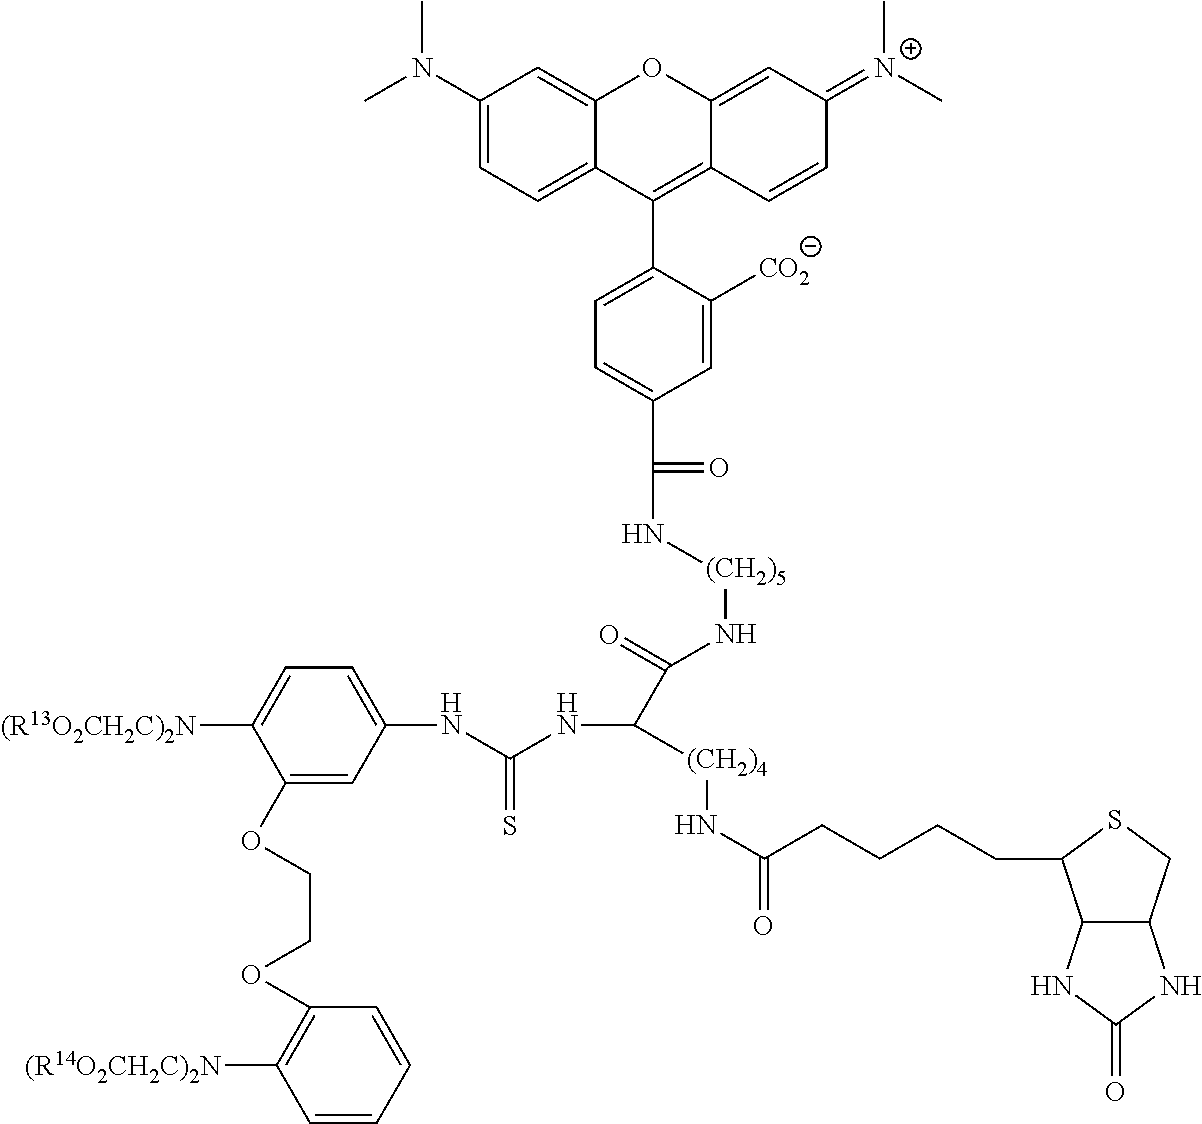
C1(N(C)C)=CC=C2C(=C1)OC1=CC(=[N+](C)C)C=CC1=C2C1=CC=C(C(N[(CH2)5]NC(=O)C(NC(NC2=CC=C([(R13O2CH2C)2N])C(OCCOC3=C([(R14O2CH2C)2N])C=CC=C3)=C2)=S)[(CH2)4]NC(=O)CCCCC2C3C(CS2)NC(=O)N3)=O)C=C1[CO2]
